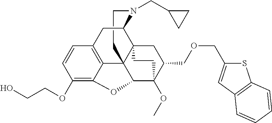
C1CN(CC2CC2)C2C34C15C1=C(C=CC(OCCO)=C1OC5C(OC)(C(COCC1=CC5=C(S1)C=CC=C5)C3)CC4)C2
